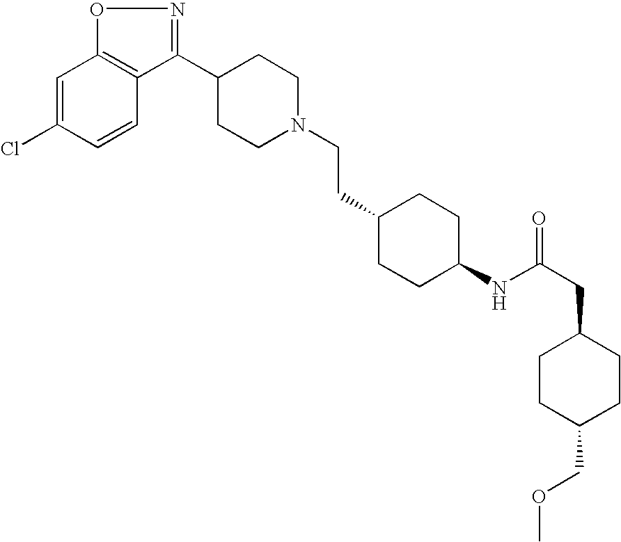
C1=C(Cl)C=CC2=C1ON=C2C1CCN(CCC2CCC(NC(CC3CCC(COC)CC3)=O)CC2)CC1
